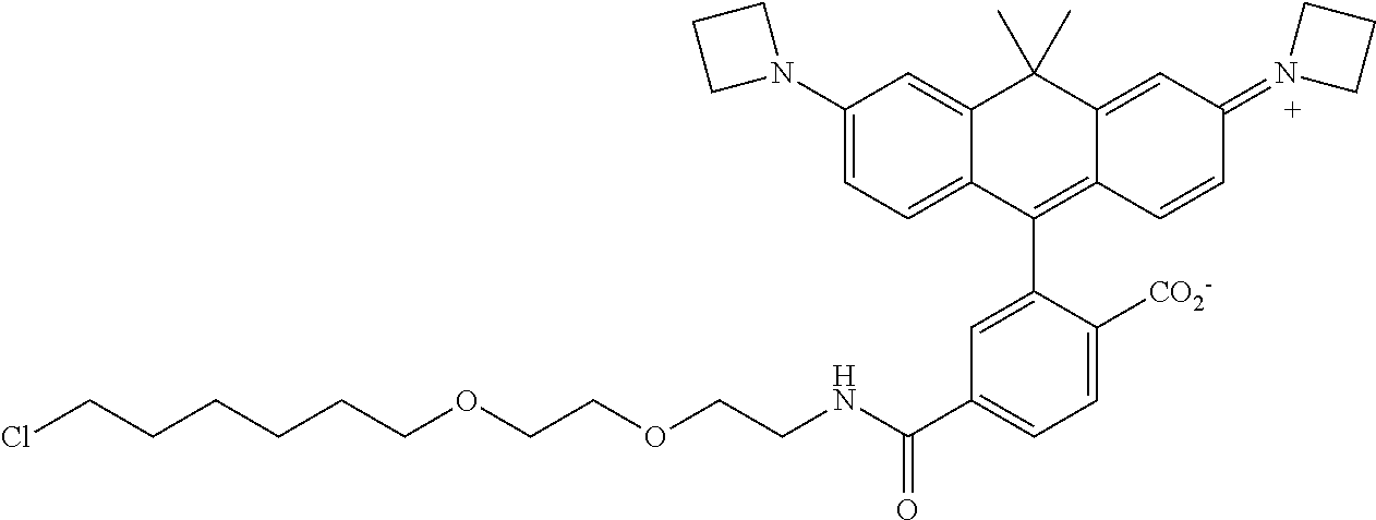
C1(N2CCC2)=CC=C2C(=C1)C(C)(C)C1=CC(=N3CCC3)C=CC1=C2C1=CC(C(NCCOCCOCCCCCCCl)=O)=CC=C1[CO2-]
